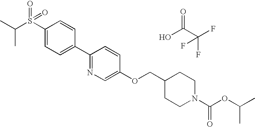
S(C1=CC=C(C2=NC=C(OCC3CCN(C(OC(C)C)=O)CC3)C=C2)C=C1)(C(C)C)(=O)=O.OC(C(F)(F)F)=O
